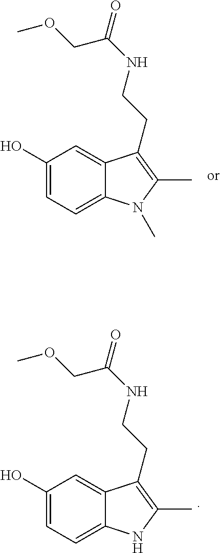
C1(O)=CC=C2C(=C1)C(CCNC(COC)=O)=C(C)N2.C1(O)=CC=C2C(=C1)C(CCNC(COC)=O)=C(C)N2C
